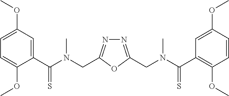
N1=C(CN(C(C2=C(OC)C=CC(OC)=C2)=S)C)OC(CN(C(C2=CC(OC)=CC=C2OC)=S)C)=N1
